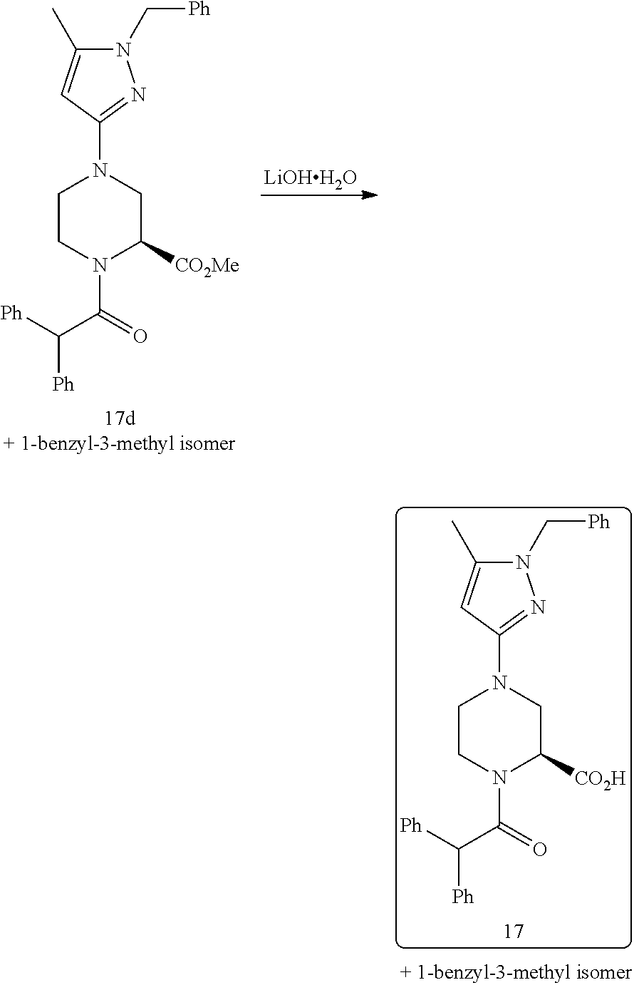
C1CN(C(C([Ph])[Ph])=O)C([CO2Me])CN1C1=NN(C[Ph])C(C)=C1.[LiOHH2O].C1CN(C(C([Ph])[Ph])=O)C([CO2H])CN1C1=NN(C[Ph])C(C)=C1
